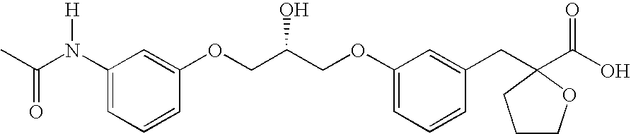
C1(N(C(C)=O)[H])=CC=CC(OCC(COC2=CC=CC(CC3(C(=O)O)OCCC3)=C2)O)=C1
